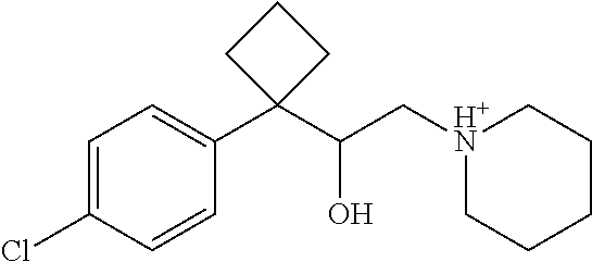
C1=C(Cl)C=CC(C2(C(C[H+N]3CCCCC3)O)CCC2)=C1
